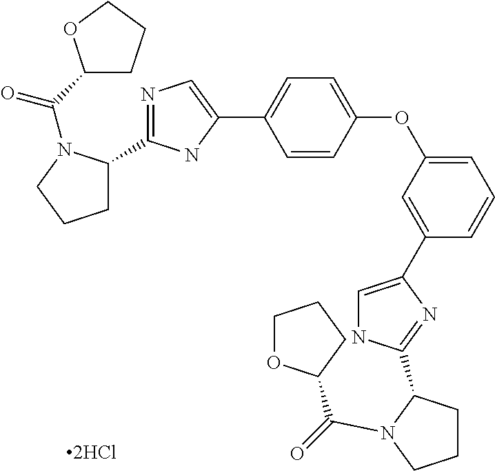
C(=O)(N1C(C2=NC=C(C3=CC=C(OC4=CC=CC(C5=CNC(C6CCCN6C(=O)C6OCCC6)=N5)=C4)C=C3)N2)CCC1)C1CCCO1
